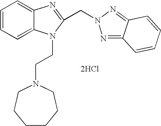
[2HCl].C1=CC=C2C(=C1)N=C(CN1N=C3C(=N1)C=CC=C3)N2CCN1CCCCCC1
